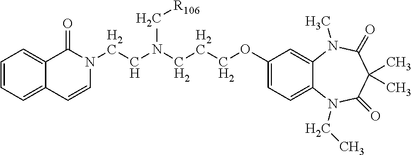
C1=CC=C2C(=C1)C(=O)N(CCN(CCCOC1=CC=C3C(=C1)N(C)C(=O)C(C)(C)C(=O)N3CC)C[R106])C=C2
